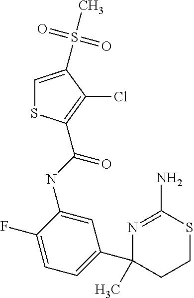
C(NC1=CC(C2(C)CCSC(N)=N2)=CC=C1F)(=O)C1=C(Cl)C(S(C)(=O)=O)=CS1
